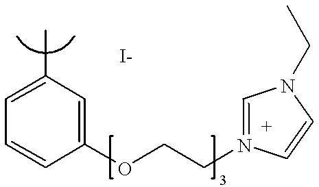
C1=C(C)C=C(OCCN2=CN(CC)C=C2)C=C1
